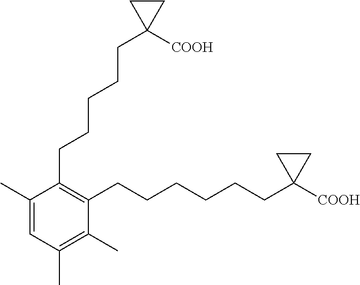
C1(CCCCCC2([COOH])CC2)=C(CCCCCCC2([COOH])CC2)C(C)=C(C)C=C1C
